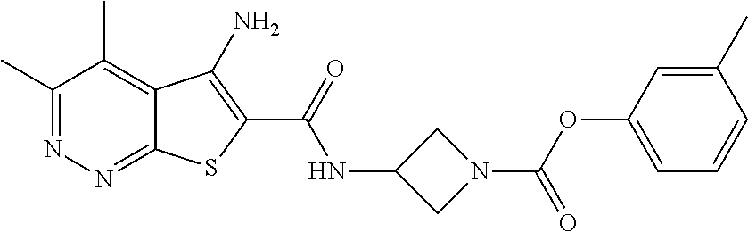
C1(C)=NN=C2C(=C1C)C(N)=C(C(=O)NC1CN(C(=O)OC3=CC=CC(C)=C3)C1)S2
